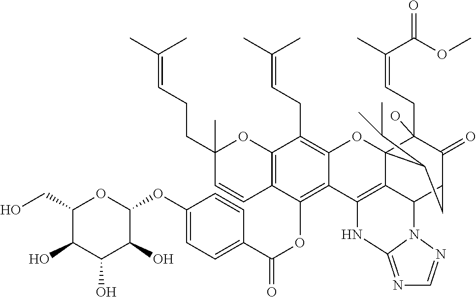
O(C1OC(CO)C(O)C(O)C1O)C1=CC=C(C(OC2=C3C(=C(CC=C(C)C)C4=C2C=CC(CCC=C(C)C)(C)O4)OC24C(CC=C(C)C(OC)=O)(O)C(=O)C(CC2C(C)C)C2C4=C3NC3=NC=NN23)=O)C=C1
